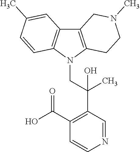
C12=C(N(CC(C3=C(C(O)=O)C=CN=C3)(C)O)C3=C1C=C(C)C=C3)CCN(C)C2
